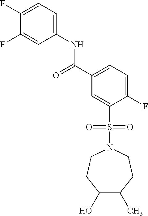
C(C1=CC=C(F)C(S(N2CCC(C)C(O)CC2)(=O)=O)=C1)(=O)NC1=CC=C(F)C(F)=C1
